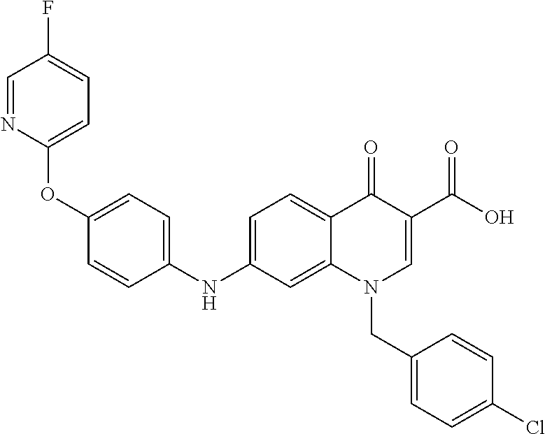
C1(OC2=CC=C(NC3=CC=C4C(=C3)N(CC3=CC=C(Cl)C=C3)C=C(C(O)=O)C4=O)C=C2)=CC=C(F)C=N1
